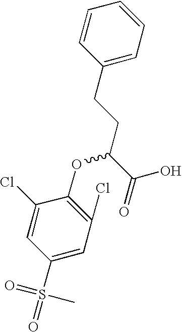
C1(CCC(C(=O)O)OC2=C(Cl)C=C(S(=O)(C)=O)C=C2Cl)=CC=CC=C1
